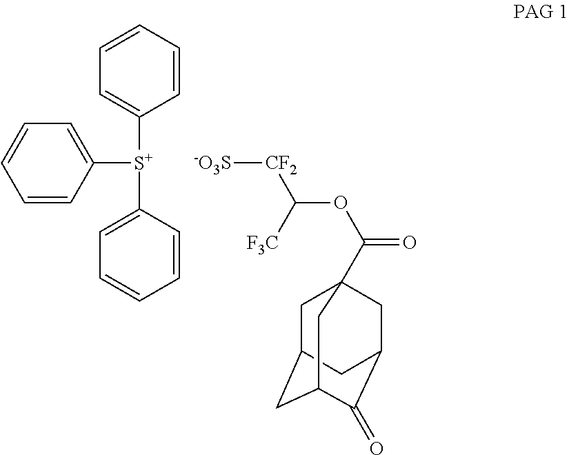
C1([S+](C2=CC=CC=C2)C2=CC=CC=C2)=CC=CC=C1.[-O3S][CF2]C(OC(=O)C12CC3CC(C(=O)C(C1)C3)C2)[F3C]
